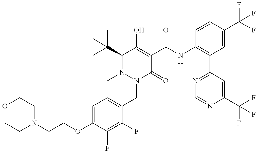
C1(OCCN2CCOCC2)=CC=C(CN2C(=O)C(C(=O)NC3=C(C4=NC=NC(C(F)(F)F)=C4)C=C(C(F)(F)F)C=C3)=C(O)C(C(C)(C)C)N2C)C(F)=C1F
